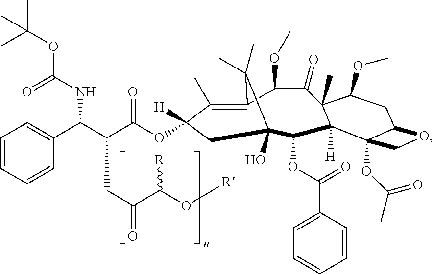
C1(C)=C2C(OC)C(=O)C3(C)C([H])(C(OC(C4=CC=CC=C4)=O)C(O)(CC1([H])OC(C(C(C1=CC=CC=C1)NC(OC(C)(C)C)=O)CC(=O)C(O[R])[R])=O)C2(C)C)C1(OC(C)=O)C(CC3OC)OC1
